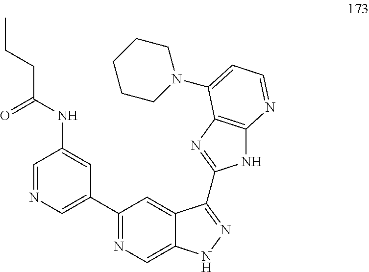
C1(C2=CN=CC(NC(CCC)=O)=C2)=NC=C2C(=C1)C(C1=NC3=C(N1)N=CC=C3N1CCCCC1)=NN2
